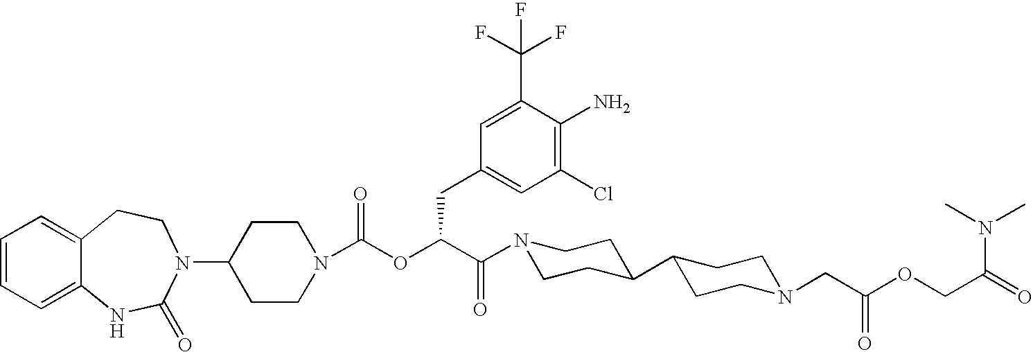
C1(N2C(=O)NC3=CC=CC=C3CC2)CCN(C(OC(C(N2CCC(C3CCN(CC(=O)OCC(N(C)C)=O)CC3)CC2)=O)CC2=CC(Cl)=C(N)C(C(F)(F)F)=C2)=O)CC1
